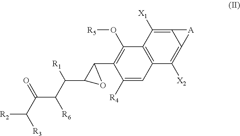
[R2]C(C(C(C(C1C(C2=C(O[R5])C3=C(C=C2[R4])C([X2])=C2C(=C3[X1])[A]2)O1)[R1])[R6])=O)[R3]
